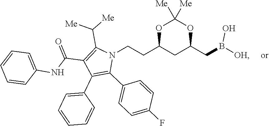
N1(CCC2CC(CB([OH])O)OC([Me])([Me])O2)C(C([Me])[Me])=C(C(NC2=CC=CC=C2)=O)C(C2=CC=CC=C2)=C1C1=CC=C(F)C=C1
